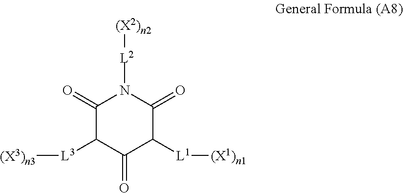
C1(=O)C([L3][(X3)n3])C(=O)C([L1][(X1)n1])C(=O)N1[L2][(X2)n2]
